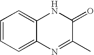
C1=CC=C2C(=C1)NC(=O)C(C)=N2
